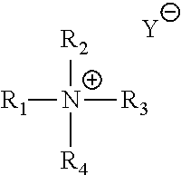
[R2][N+]([R3])([R1])[R4].[Y]
